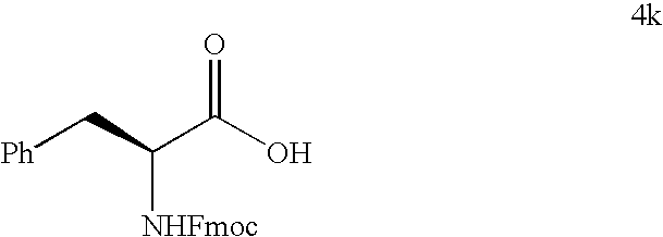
[Ph]CC(C(O)=O)[NHFmoc]
